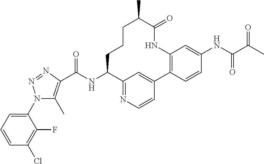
C12=NC=CC(=C1)C1=C(C=C(NC(=O)C(C)=O)C=C1)NC(=O)C(C)CCCC2NC(C1=C(C)N(C2=CC=CC(Cl)=C2F)N=N1)=O
